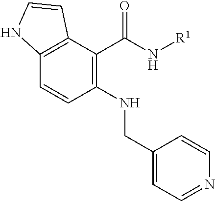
C1(NCC2=CC=NC=C2)=C(C(N[R1])=O)C2=C(C=C1)NC=C2
